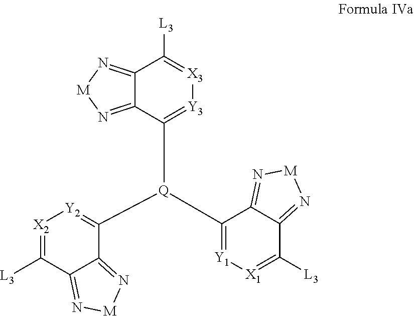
[X3]1=C([L3])C2=N[M]N=C2C(C[Q](CC2=[Y1][X1]=C([L3])C3=N[M]N=C23)C2=[Y2][X2]=C([L3])C3=N[M]N=C23)=[Y3]1
